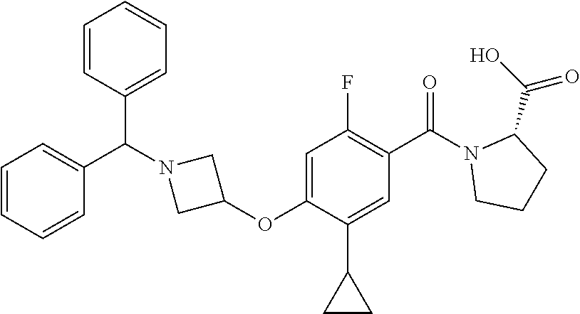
C1(OC2=CC(F)=C(C(=O)N3CCCC3C(O)=O)C=C2C2CC2)CN(C(C2=CC=CC=C2)C2=CC=CC=C2)C1
